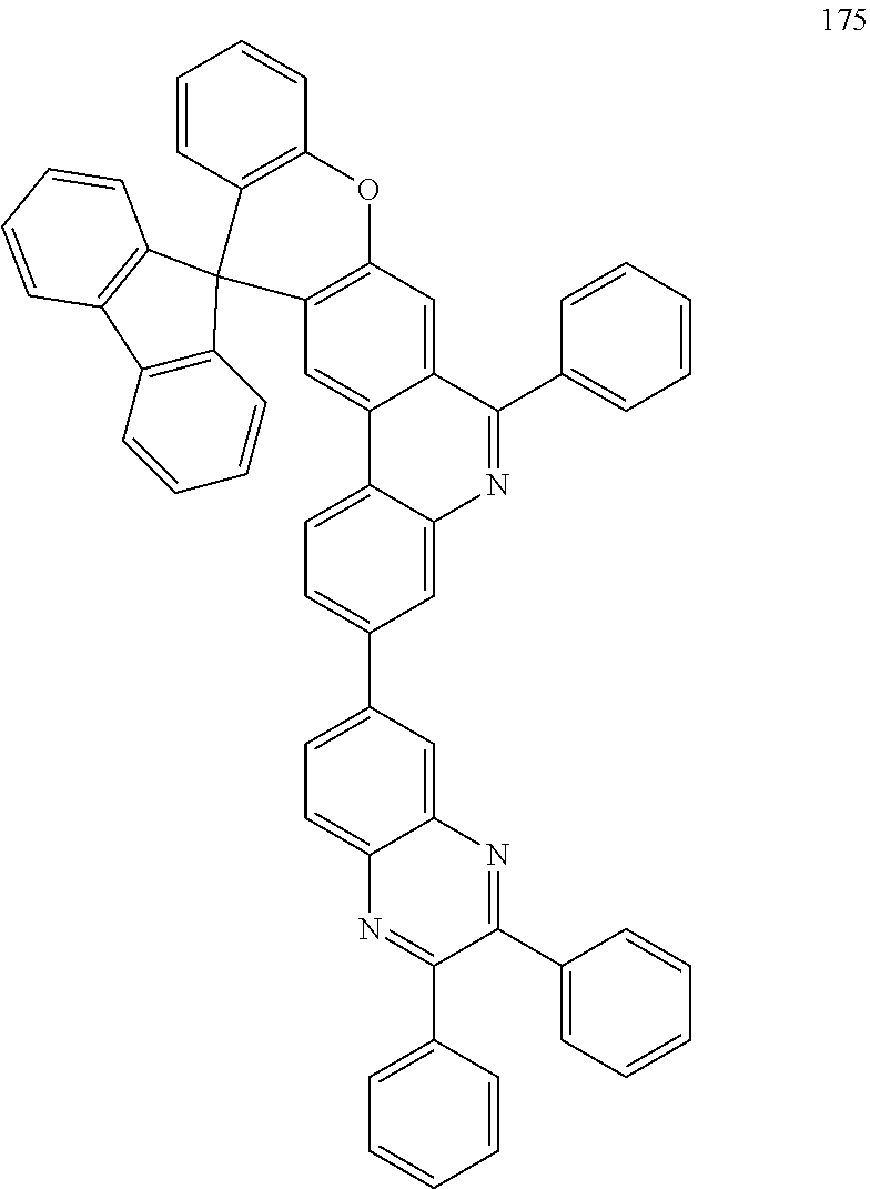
C1=C2C(=CC(C3=CC=C4C(=C3)N=C(C3=CC=CC=C3)C3=CC5=C(C=C43)C3(C4=C(O5)C=CC=C4)C4=C(C=CC=C4)C4=C3C=CC=C4)=C1)N=C(C1=CC=CC=C1)C(C1=CC=CC=C1)=N2
